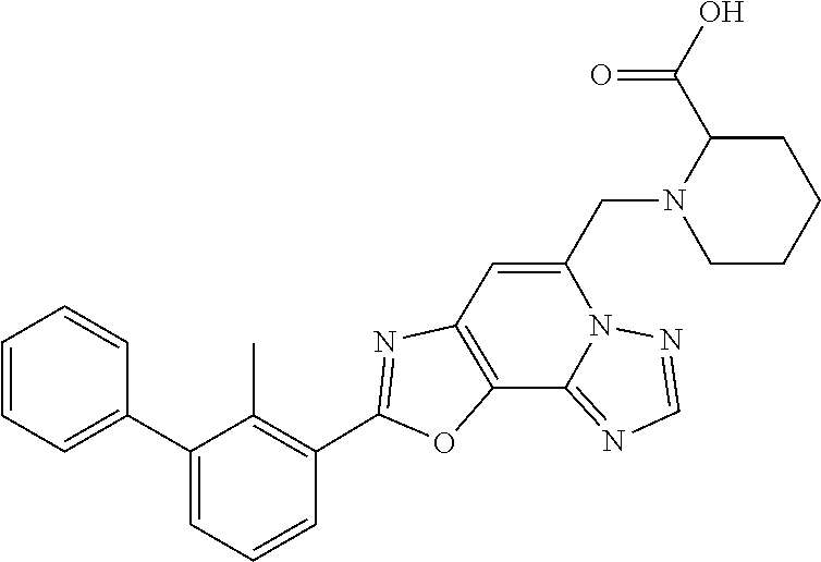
C12=C(OC(C3=C(C)C(C4=CC=CC=C4)=CC=C3)=N1)C1=NC=NN1C(CN1CCCCC1C(O)=O)=C2
